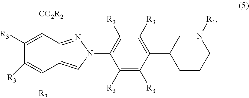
C1([R3])=C([CO2R2])C2=NN(C3=C([R3])C([R3])=C(C4CCCN([R1])C4)C([R3])=C3[R3])C=C2C([R3])=C1[R3]
